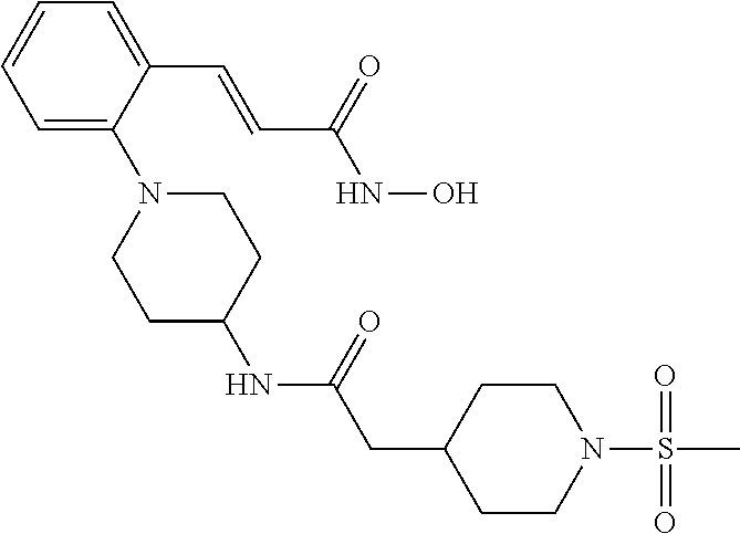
C1=C(C=CC(NO)=O)C(N2CCC(NC(=O)CC3CCN(S(=O)(=O)C)CC3)CC2)=CC=C1
